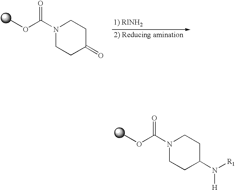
N1(C(OC)=O)CCC(=O)CC1.N1(C(OC)=O)CCC(N([H])[R1])CC1
